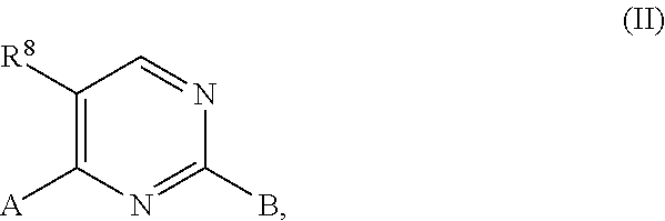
[A]C1=C([R8])C=NC(B)=N1
